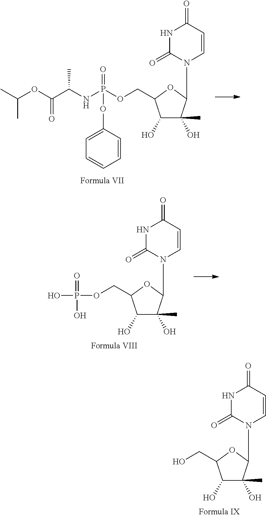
OCC1C(O)C(O)(C)C(N2C=CC(=O)NC2=O)O1.C(OC(C(NP(OCC1C(O)C(O)(C)C(N2C=CC(=O)NC2=O)O1)(=O)OC1=CC=CC=C1)C)=O)(C)C.O(CC1C(O)C(O)(C)C(N2C=CC(=O)NC2=O)O1)P(O)(=O)O
